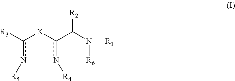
[R3]c1n([R5])-n([R4])c(C(N([R1])[R6])[R2])[X]1
